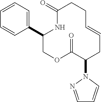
C1(C2=CC=CC=C2)COC(=O)C(N2N=CC=C2)CC=CCCC(=O)N1
